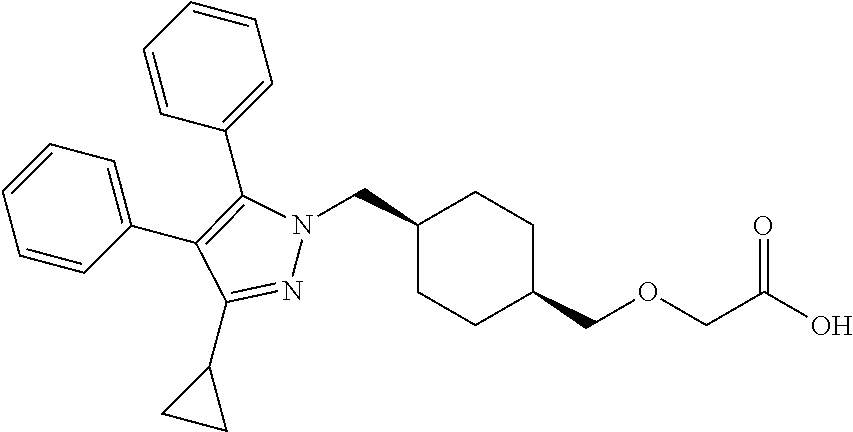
C1(CN2N=C(C3CC3)C(C3=CC=CC=C3)=C2C2=CC=CC=C2)CCC(COCC(O)=O)CC1
